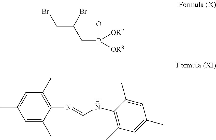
BrCC(CP(=O)([OR7])[OR8])Br.N(C1=C(C)C=C(C)C=C1C)=CNC1=C(C)C=C(C)C=C1C
